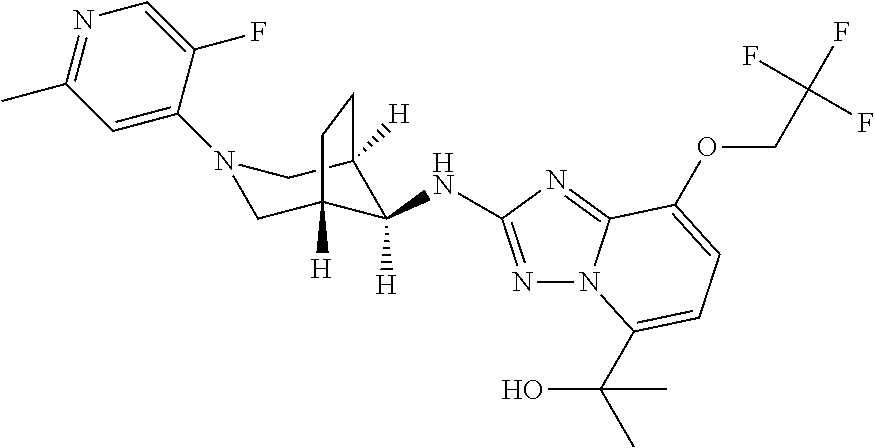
N1=C(NC2([H])C3([H])CN(C4=CC(C)=NC=C4F)CC2([H])CC3)N=C2N1C(C(C)(O)C)=CC=C2OCC(F)(F)F
